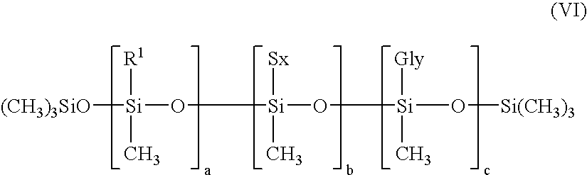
[(CH3)3SiO][Si]([R1])(C)O[Si]([Sx])(C)O[Si](O[Si(CH3)3])(C)[Gly]
